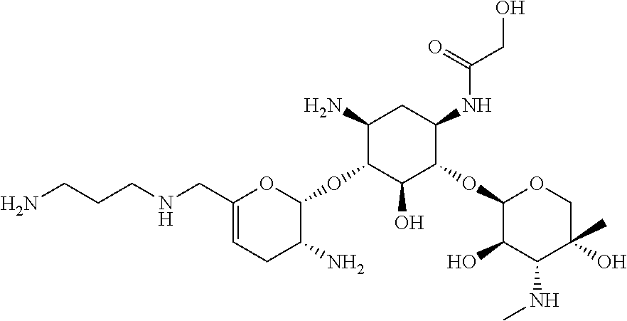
C1(CNCCCN)=CCC(N)C(OC2C(O)C(OC3C(O)C(NC)C(O)(C)CO3)C(NC(CO)=O)CC2N)O1
